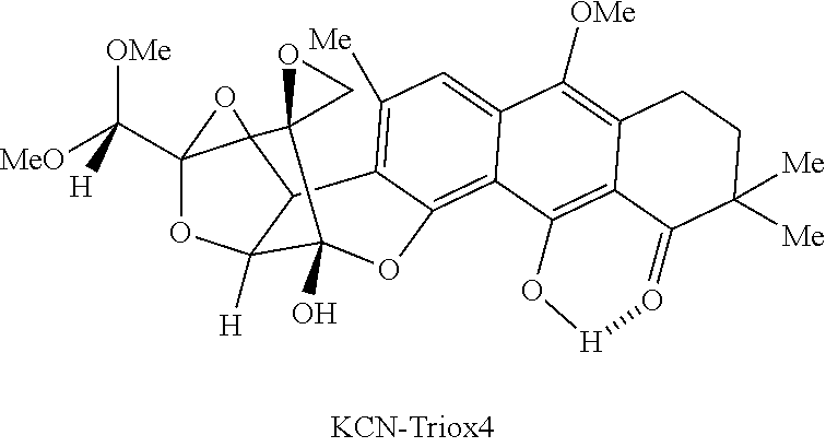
[MeO]C(C12OC3([H])C4C1(O2)C1(C3(O)OC2=C3C(=CC([Me])=C42)C([OMe])=C2C4=C3O[H]O=C4C([Me])([Me])CC2)CO1)([OMe])[H]
